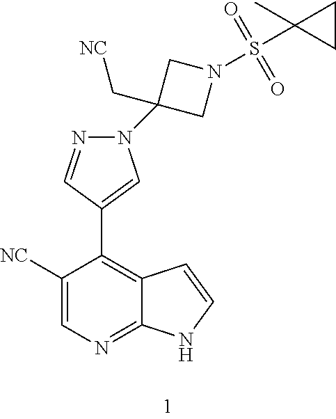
C1([NC])=CN=C2C(=C1C1=CN(C3(C[NC])CN(S(C4(C)CC4)(=O)=O)C3)N=C1)C=CN2
